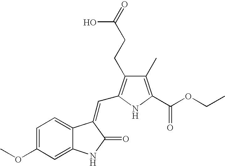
C1=C(OC)C=C2C(=C1)C(=CC1=C(CCC(=O)O)C(C)=C(C(OCC)=O)N1)C(=O)N2
